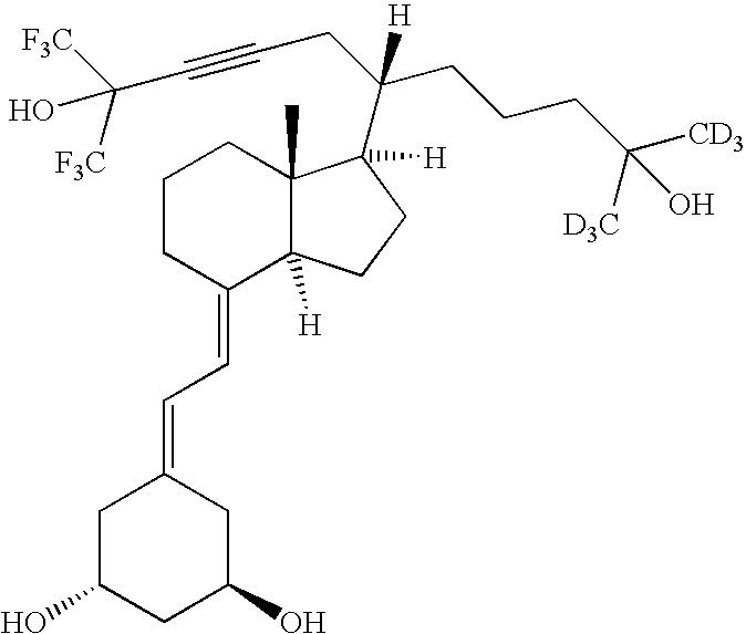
C(C(CCCC([CD3])(O)[D3C])([H])C1([H])C2(C)C([H])(C(=CC=C3CC(O)CC(O)C3)CCC2)CC1)C#CC([F3C])(O)[F3C]
